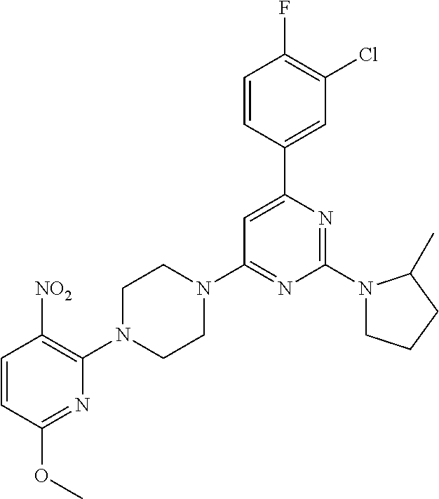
C1=CC(OC)=NC(N2CCN(C3=NC(N4CCCC4C)=NC(C4=CC(Cl)=C(F)C=C4)=C3)CC2)=C1[NO2]
